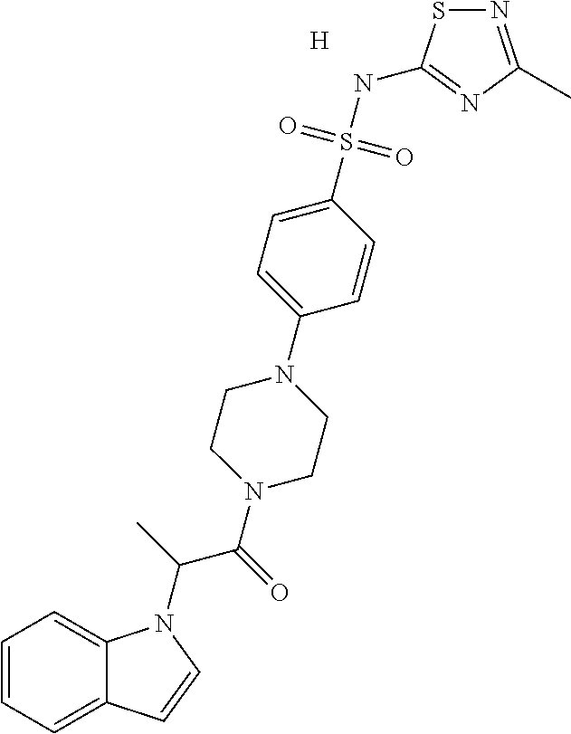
[H].C1=CC=C2C(=C1)N(C(C(N1CCN(C3=CC=C(S(NC4=NC(C)=NS4)(=O)=O)C=C3)CC1)=O)C)C=C2
